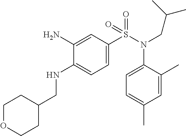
C1=C(N)C(NCC2CCOCC2)=CC=C1S(N(C1=CC=C(C)C=C1C)CC(C)C)(=O)=O
